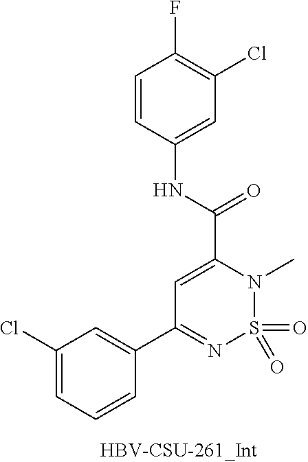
O=S1(=O)N(C)C(C(NC2=CC(Cl)=C(F)C=C2)=O)=CC(C2=CC(Cl)=CC=C2)=N1
